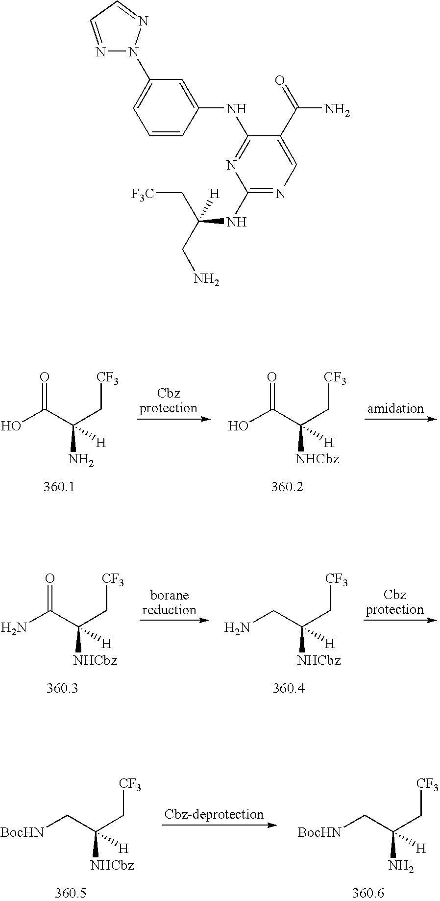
O=C(C(C[CF3])(N)[H])O.O=C(C(C[CF3])([NHCbz])[H])O.C(C(C[CF3])([NHCbz])[H])N.O=C(C(C[CF3])([NHCbz])[H])N.C(C(C[CF3])([NHCbz])[H])[BocHN].C(C(C[CF3])(N)[H])[BocHN].C1=C(N2N=CC=N2)C=C(NC2=NC(NC(CN)(C[F3C])[H])=NC=C2C(=O)N)C=C1
